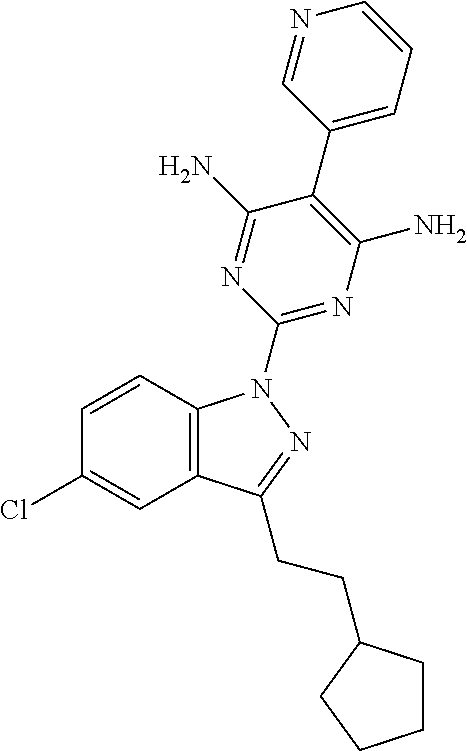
C1=CC2=C(C=C1Cl)C(CCC1CCCC1)=NN2C1=NC(N)=C(C2=CC=CN=C2)C(N)=N1
